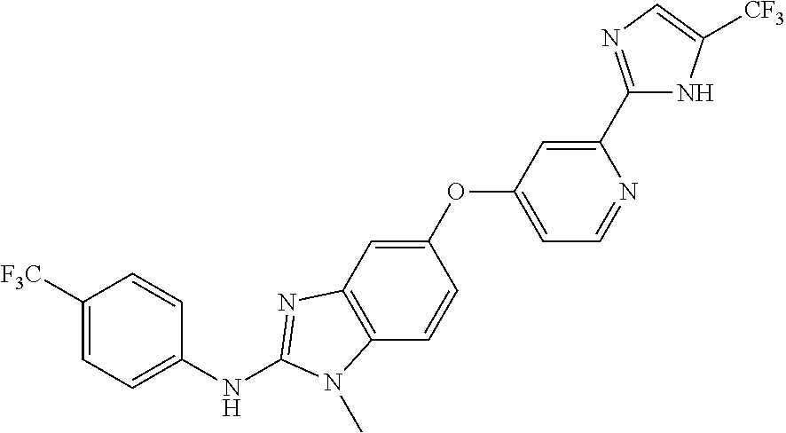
C1([F3C])=CC=C(NC2=NC3=C(C=CC(OC4=CC=NC(C5=NC=C([CF3])N5)=C4)=C3)N2C)C=C1
